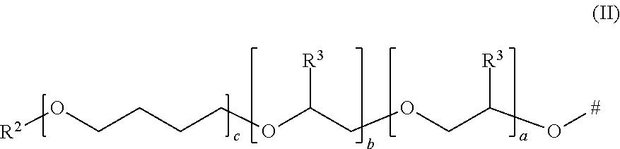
[#]OC(COCC(OCCCCO[R2])[R3])[R3]
